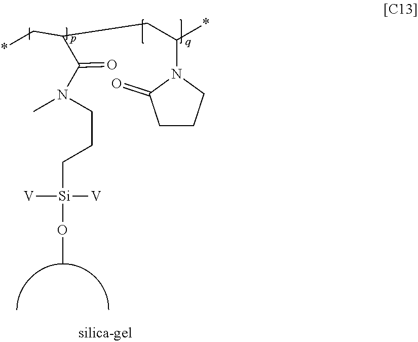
*CC(CC(*)N1C(=O)CCC1)C(N(CCC[Si](OC)([V])[V])C)=O
